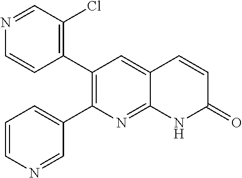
N1=CC(Cl)=C(C2=C(C3=CC=CN=C3)N=C3C(=C2)C=CC(=O)N3)C=C1
